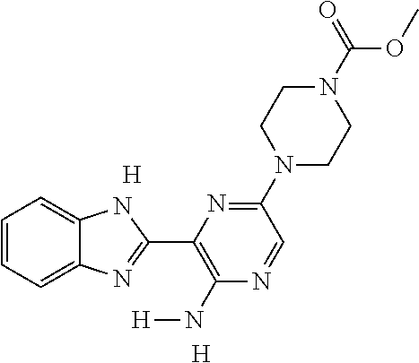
[H].[H].C1=CC=C2C(=C1)NC(C1=C(N[H])N=CC(N3CCN(C(=O)OC)CC3)=N1)=N2
